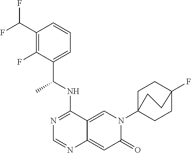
C1(C(F)F)=C(F)C(C(NC2=NC=NC3=CC(=O)N(C45CCC(F)(CC4)CC5)C=C23)C)=CC=C1
